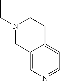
N1(CC)CCC2=CC=NC=C2C1
